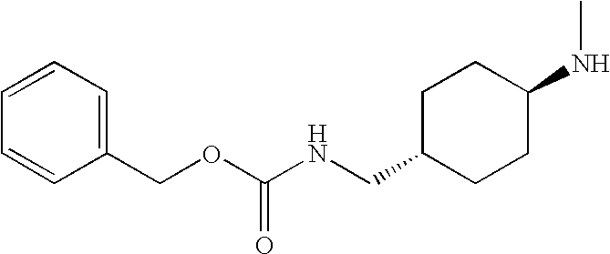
C1(COC(NCC2CCC(NC)CC2)=O)=CC=CC=C1
